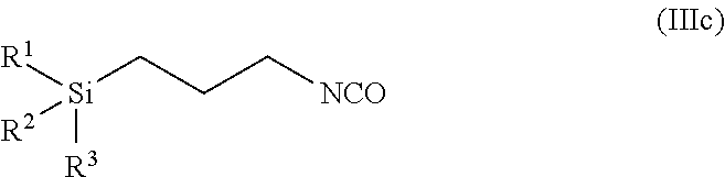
[R1][Si]([R2])([R3])CCC[NCO]
